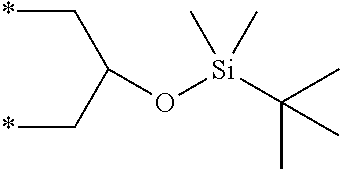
*CC(C*)O[Si](C(C)(C)C)(C)C
